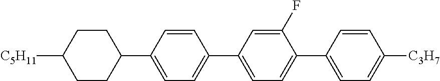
C1([C5H11])CCC(C2=CC=C(C3=CC=C(C4=CC=C([C3H7])C=C4)C(F)=C3)C=C2)CC1
